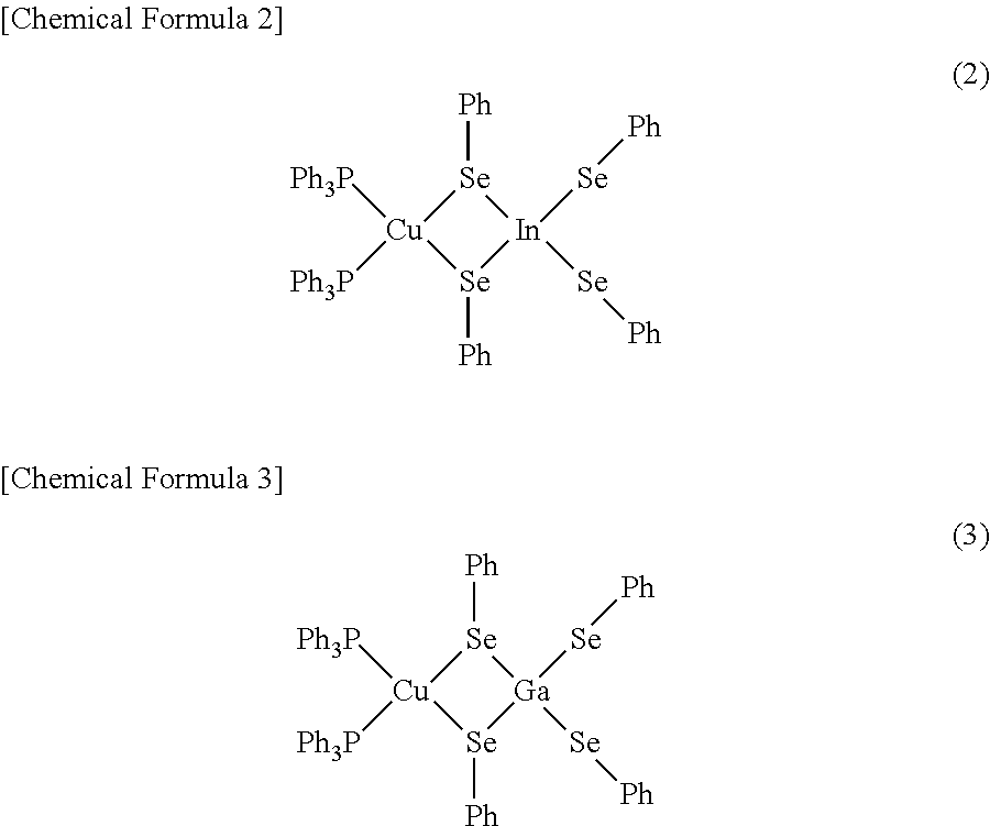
[Se]1([Ph])[Cu]([Ph3P])([Ph3P])[Se]([Ph])[In]1([Se][Ph])[Se][Ph].[Se]1([Ph])[Ga]([Se][Ph])([Se][Ph])[Se]([Ph])[Cu]1([Ph3P])[Ph3P]
